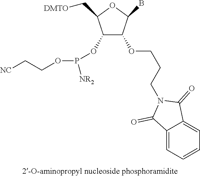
C1(OP(OCC[NC])[NR2])C(C[DMTO])OC(B)C1OCCCN1C(=O)C2=CC=CC=C2C1=O
